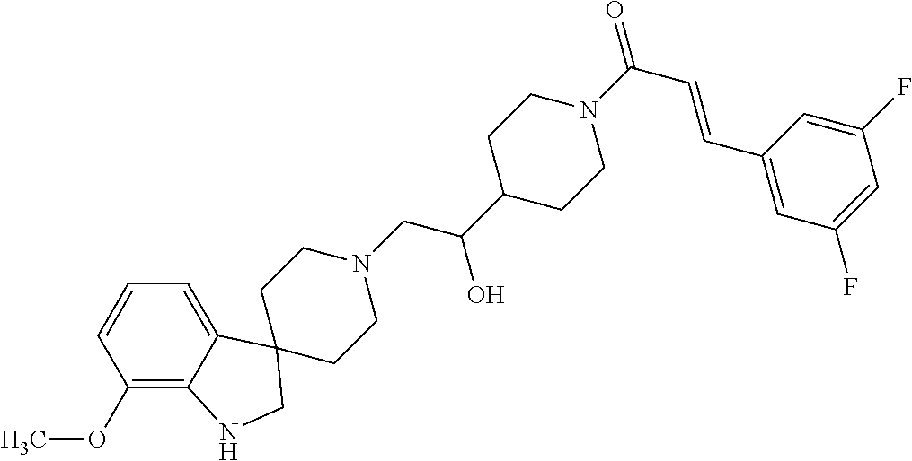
C1(OC)=C2C(=CC=C1)C1(CN2)CCN(CC(C2CCN(C(C=CC3=CC(F)=CC(F)=C3)=O)CC2)O)CC1
